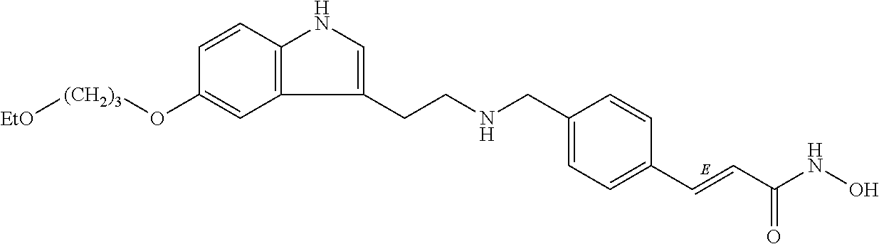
C1=CC2=C(C=C1O[(CH2)3][EtO])C(CCNCC1=CC=C(C=CC(NO)=O)C=C1)=CN2
